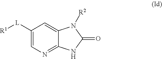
C1([L][R1])=CN=C2C(=C1)N([R2])C(=O)N2
